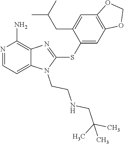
C12=CC=NC(N)=C1N=C(SC1=CC3=C(C=C1CC(C)C)OCO3)N2CCNCC(C)(C)C
